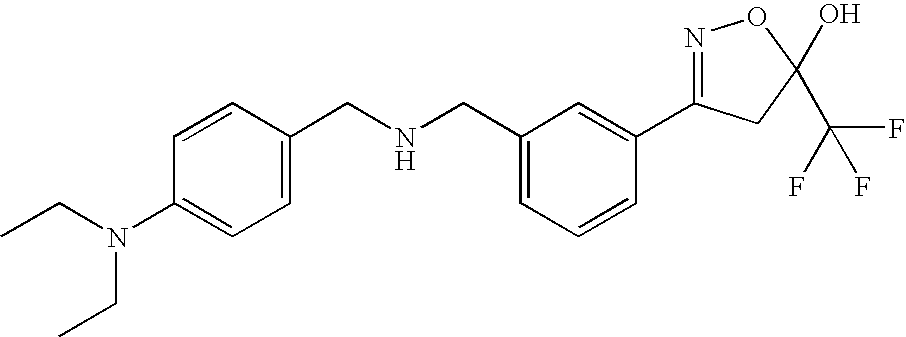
C1=C(CNCC2=CC=C(N(CC)CC)C=C2)C=C(C2=NOC(C(F)(F)F)(O)C2)C=C1
